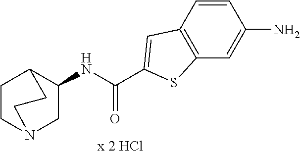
C1(NC(C2=CC3=C(C=C(N)C=C3)S2)=O)CN2CCC1CC2
